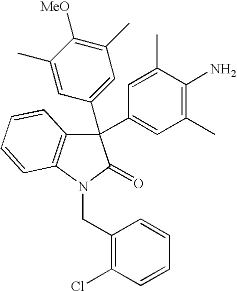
C1(C2(C3=CC(C)=C([MeO])C(C)=C3)C3=C(N(CC4=C(Cl)C=CC=C4)C2=O)C=CC=C3)=CC(C)=C(N)C(C)=C1
